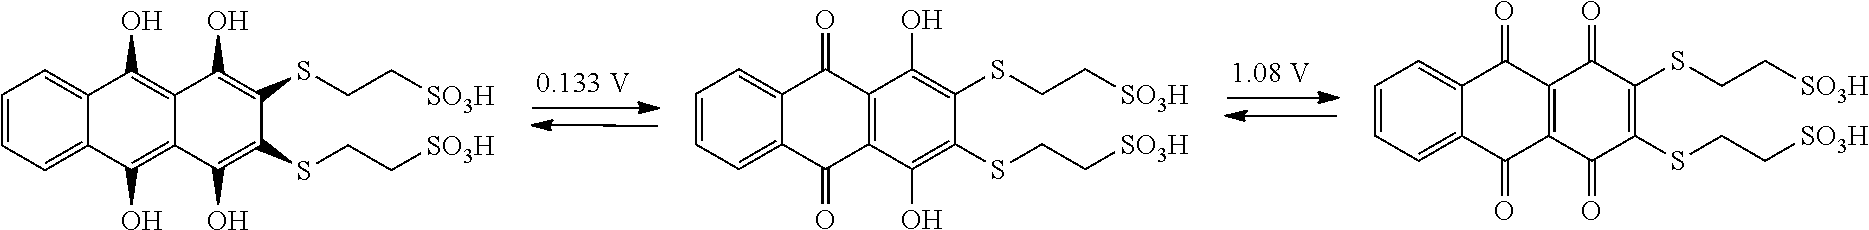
C1=CC=C2C(=C1)C(O)=C1C(=C2O)C(O)=C(SCC[SO3H])C(SCC[SO3H])=C1O.C1=CC=C2C(=C1)C(=O)C1=C(C2=O)C(O)=C(SCC[SO3H])C(SCC[SO3H])=C1O.C1=CC=C2C(=C1)C(=O)C1=C(C2=O)C(=O)C(SCC[SO3H])=C(SCC[SO3H])C1=O
